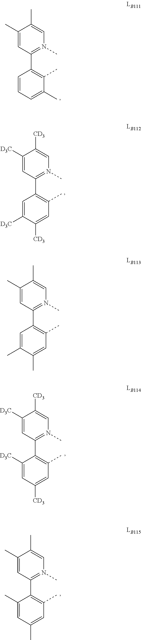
C1(C)=CC(C2=C(C)C=C(C)C(C)=C2)=N(C)C=C1C.C1([D3C])=CC(C2=C(C)C=C([CD3])C=C2[D3C])=N(C)C=C1[CD3].C1(C)=CC(C2=C(C)C=C(C)C=C2C)=N(C)C=C1C.C1(C)=CC(C2=C(C)C(C)=CC=C2)=N(C)C=C1C.C1([D3C])=CC(C2=C(C)C=C([CD3])C([D3C])=C2)=N(C)C=C1[CD3]
